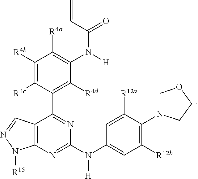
C1([R12b])=C(N2COCC2)C([R12a])=CC(N(C2=NC3=C(C(C4=C([R4d])C(N(C(C=C)=O)[H])=C([R4a])C([R4b])=C4[R4c])=N2)C=NN3[R15])[H])=C1
